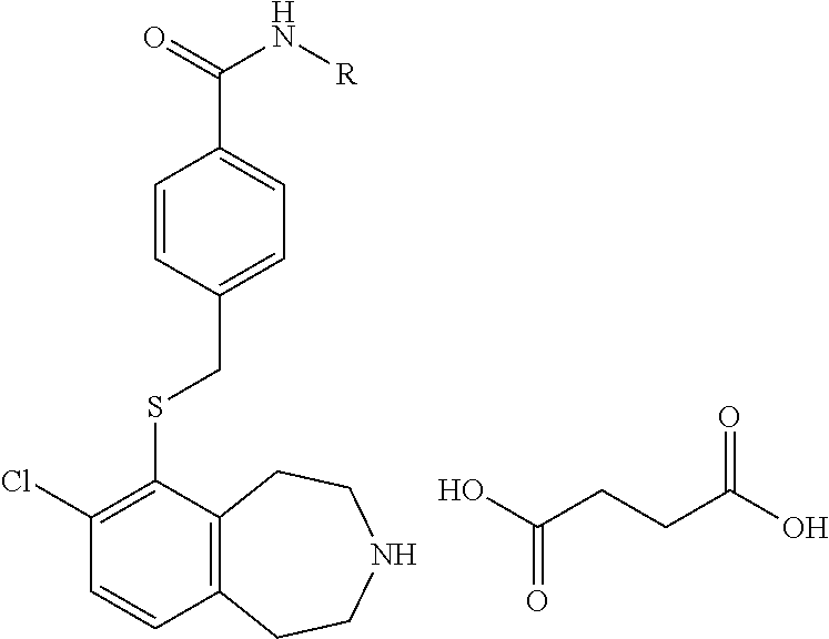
C12=C(C(SCC3=CC=C(C(=O)N[R])C=C3)=C(Cl)C=C1)CCNCC2.OC(CCC(O)=O)=O
